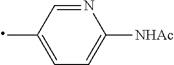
C1=C(C)C=NC([NHAc])=C1
